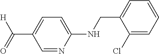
C(C1=CC=C(NCC2=CC=CC=C2Cl)N=C1)(=O)[H]
